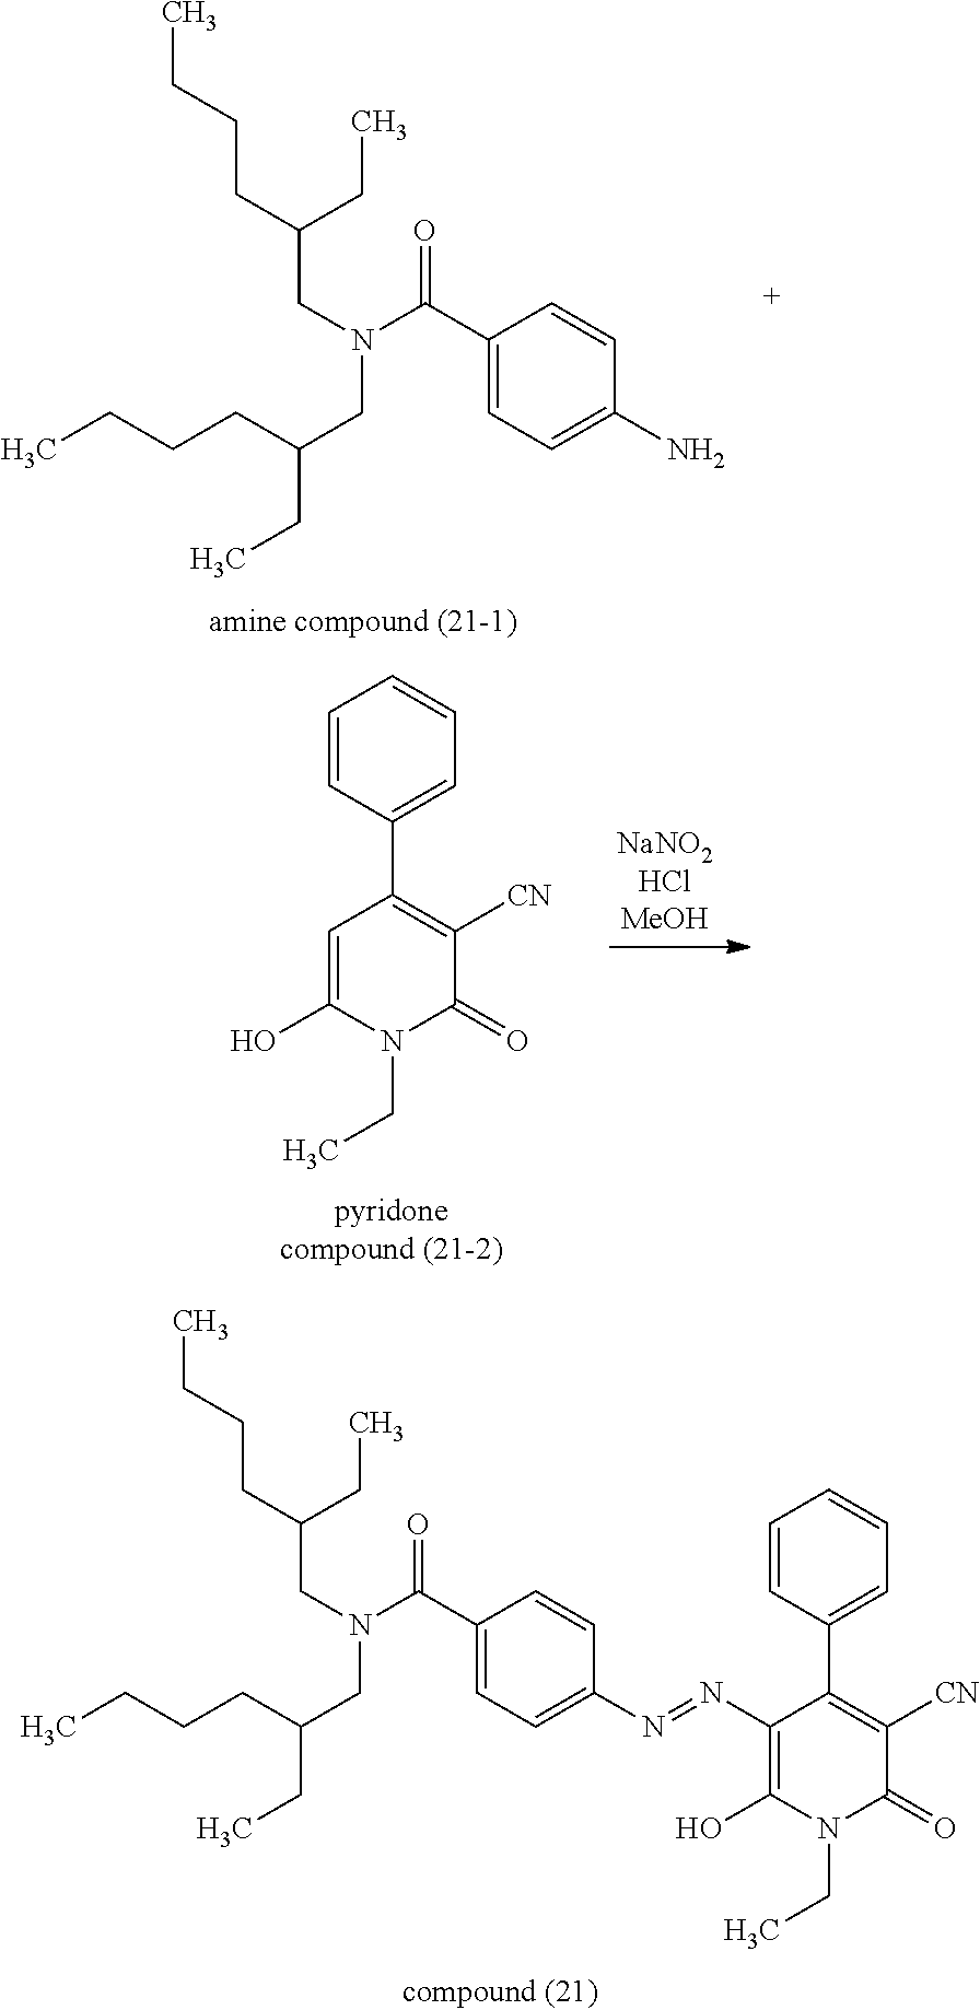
CCCCC(CN(C(C1=CC=C(N=NC2=C(O)N(CC)C(=O)C([CN])=C2C2=CC=CC=C2)C=C1)=O)CC(CC)CCCC)CC.CCCCC(CN(C(C1=CC=C(N)C=C1)=O)CC(CC)CCCC)CC.C1=CC(C2=C([CN])C(=O)N(CC)C(O)=C2)=CC=C1
